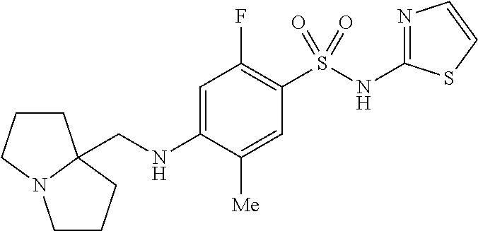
N1=C(NS(C2=C(F)C=C(NCC34CCCN3CCC4)C([Me])=C2)(=O)=O)SC=C1
